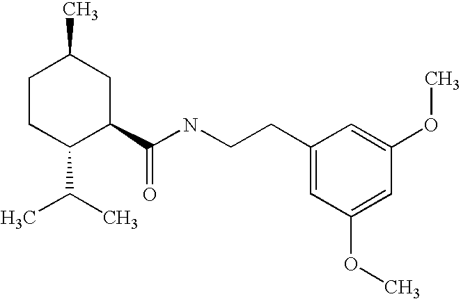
C1CC(C(C)C)C(C(NCCC2=CC(OC)=CC(OC)=C2)=O)CC1C
